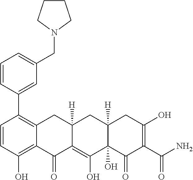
C1=CC(O)=C2C(=C1C1=CC(CN3CCCC3)=CC=C1)CC1([H])C(=C(O)C3(O)C([H])(C1)CC(O)=C(C(N)=O)C3=O)C2=O
